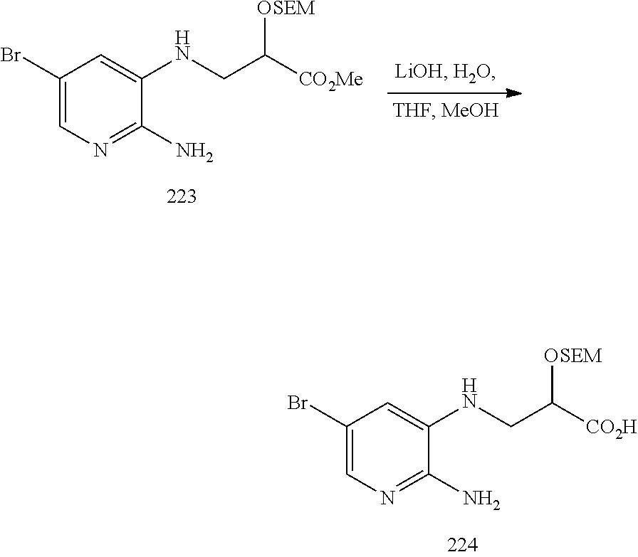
C1(Br)=CN=C(N)C(NCC([CO2Me])[OSEM])=C1.C1(Br)=CN=C(N)C(NCC([CO2H])[OSEM])=C1
